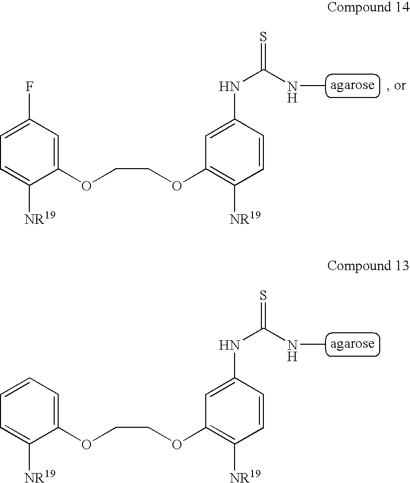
C1(F)=CC=C([NR19])C(OCCOC2=C([NR19])C=CC(NC(NC)=S)=C2)=C1.C1=CC=C([NR19])C(OCCOC2=C([NR19])C=CC(NC(NC)=S)=C2)=C1
